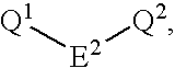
[Q1][E2][Q2]
